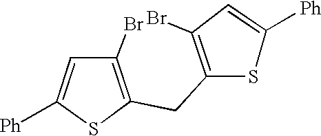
C1([Ph])=CC(Br)=C(CC2=C(Br)C=C([Ph])S2)S1
